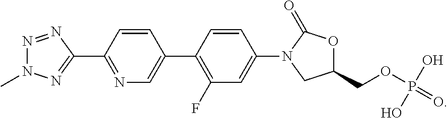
C1=CC(N2CC(COP(=O)(O)O)OC2=O)=CC(F)=C1C1=CN=C(C2=NN(C)N=N2)C=C1
